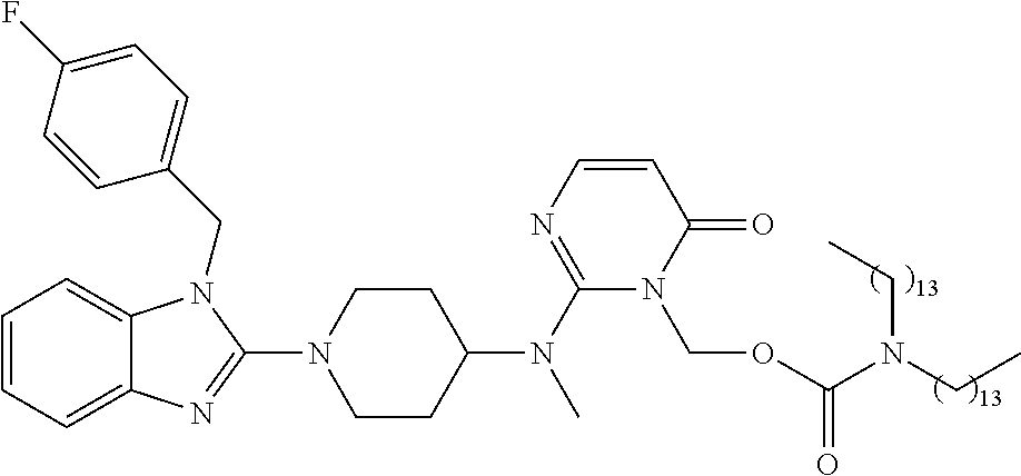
C1=CC=C2C(=C1)N(CC1=CC=C(F)C=C1)C(N1CCC(N(C3=NC=CC(=O)N3COC(N(CC)CC)=O)C)CC1)=N2
